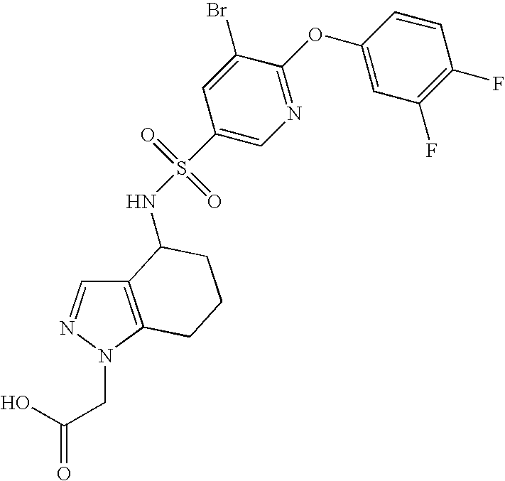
OC(CN1C2=C(C=N1)C(NS(C1=CN=C(OC3=CC(F)=C(F)C=C3)C(Br)=C1)(=O)=O)CCC2)=O
